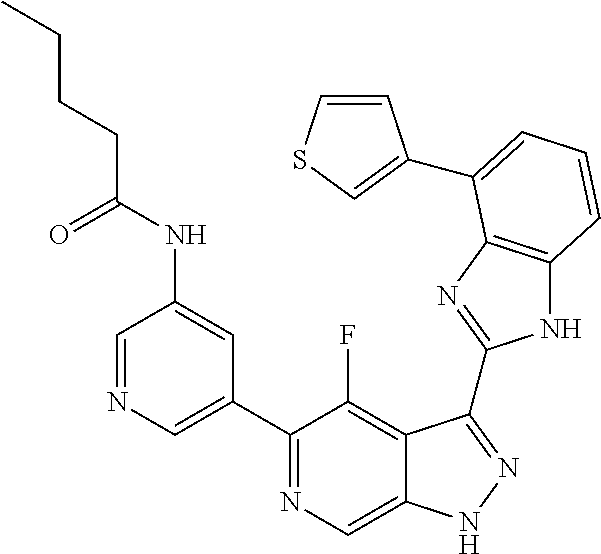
C1=NC=C(C2=NC=C3C(=C2F)C(C2=NC4=C(N2)C=CC=C4C2=CSC=C2)=NN3)C=C1NC(CCCC)=O
